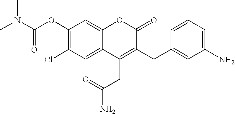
C1(OC(N(C)C)=O)=C(Cl)C=C2C(=C1)OC(=O)C(CC1=CC(N)=CC=C1)=C2CC(=O)N
